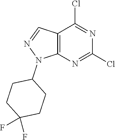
C12=C(N=C(Cl)N=C1Cl)N(C1CCC(F)(F)CC1)N=C2
